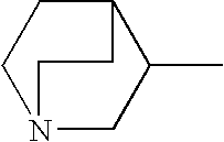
C12CCN(CC1C)CC2
